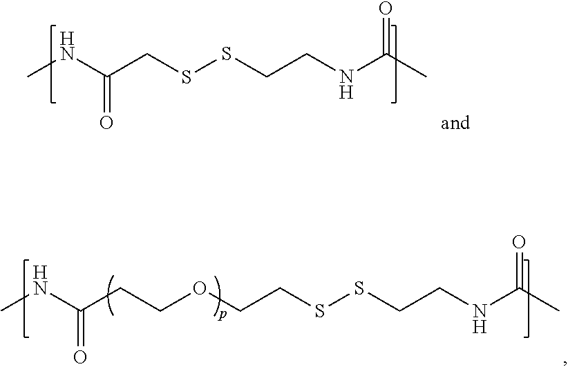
CNC(CSSCCNC(C)=O)=O.CNC(CCOCCSSCCNC(C)=O)=O
